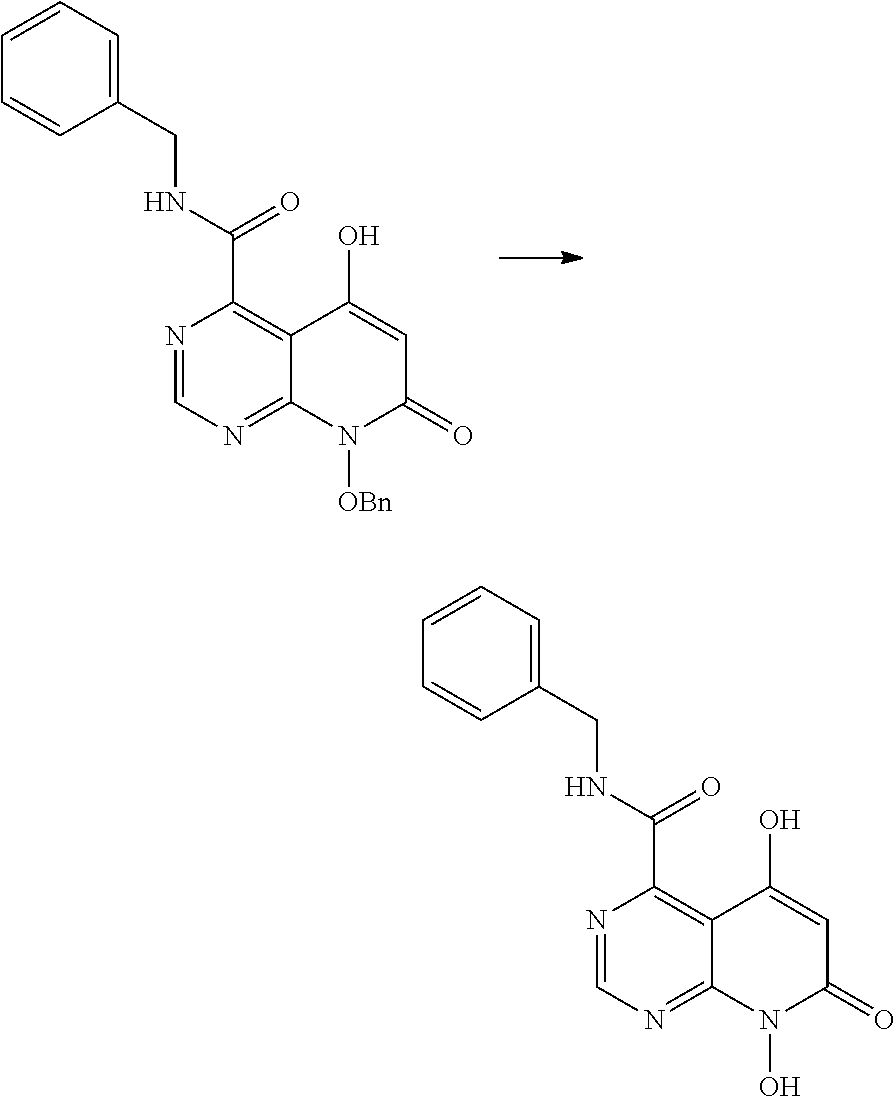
N1=CN=C2C(=C1C(=O)NCC1=CC=CC=C1)C(O)=CC(=O)N2[OBn].N1=CN=C2C(=C1C(=O)NCC1=CC=CC=C1)C(O)=CC(=O)N2O
